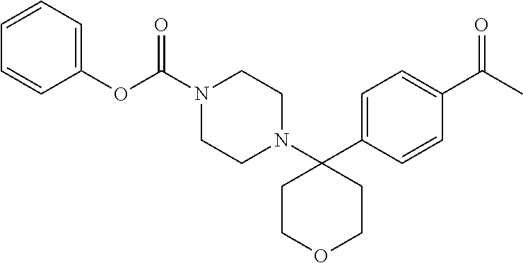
C1(N2CCN(C(OC3=CC=CC=C3)=O)CC2)(C2=CC=C(C(C)=O)C=C2)CCOCC1
